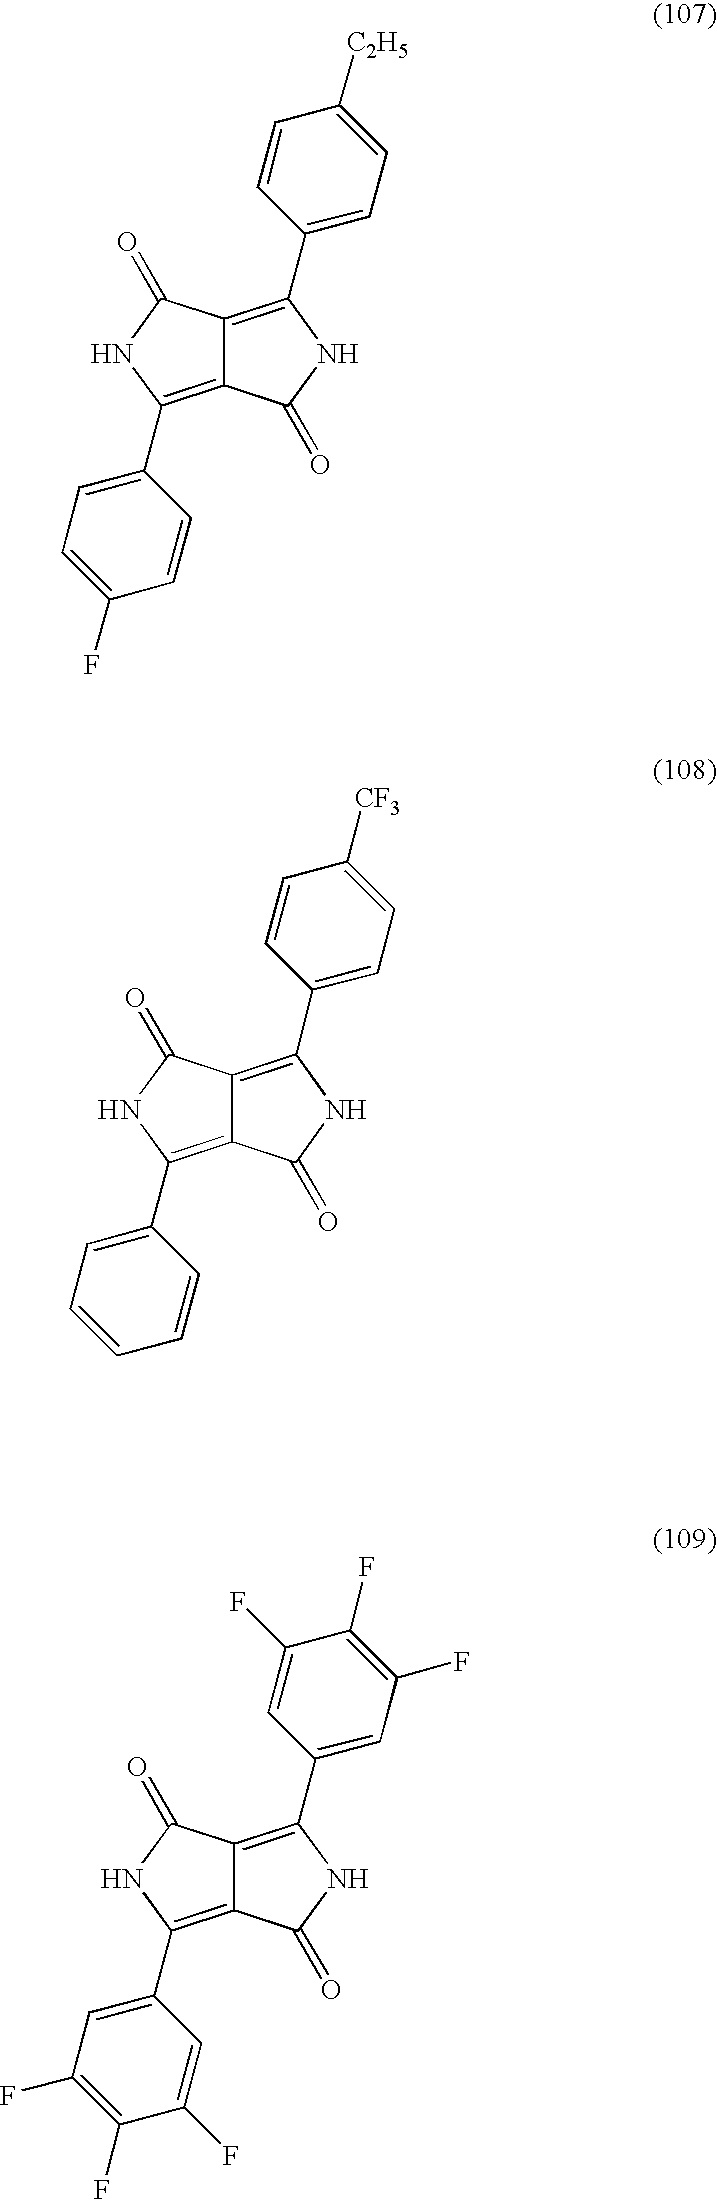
C12=C(C3=CC=C(F)C=C3)NC(=O)C1=C(C1=CC=C([C2H5])C=C1)NC2=O.C12=C(C3=CC=CC=C3)NC(=O)C1=C(C1=CC=C([CF3])C=C1)NC2=O.C12=C(C3=CC(F)=C(F)C(F)=C3)NC(=O)C1=C(C1=CC(F)=C(F)C(F)=C1)NC2=O
